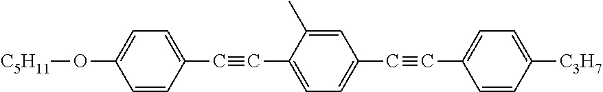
C1(O[C5H11])=CC=C(C#CC2=CC=C(C#CC3=CC=C([C3H7])C=C3)C=C2C)C=C1
